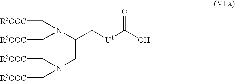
N(C(C[U1]C(O)=O)CN(C[R5OOC])C[R5OOC])(C[R5OOC])C[R5OOC]
